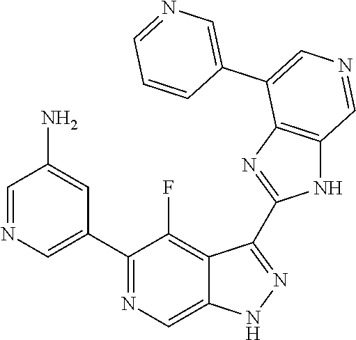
C1(C2=CN=CC(N)=C2)=NC=C2C(=C1F)C(C1=NC3=C(N1)C=NC=C3C1=CN=CC=C1)=NN2
